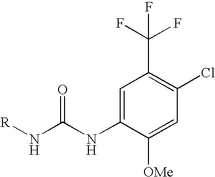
C1=C(NC(N[R])=O)C([OMe])=CC(Cl)=C1C(F)(F)F
